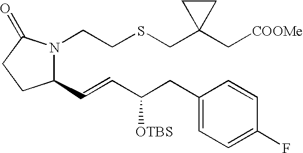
C1(C=CC([OTBS])CC2=CC=C(F)C=C2)N(CCSCC2(C[COOMe])CC2)C(=O)CC1
